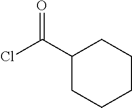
C1(C(=O)Cl)CCCCC1
